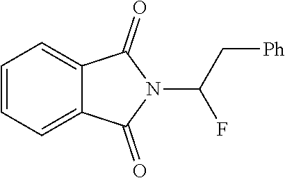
C1=CC=C2C(=C1)C(=O)N(C(C[Ph])F)C2=O
